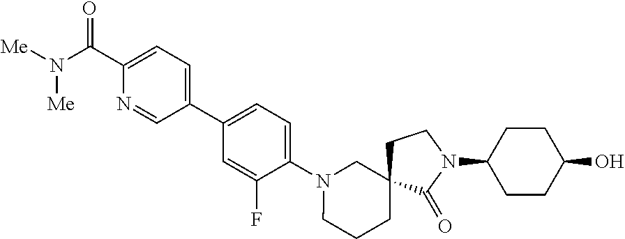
C1(C(N([Me])[Me])=O)=CC=C(C2=CC=C(N3CCCC4(C3)CCN(C3CCC(O)CC3)C4=O)C(F)=C2)C=N1
